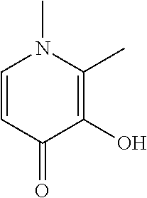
C1=CC(=O)C(O)=C(C)N1C
